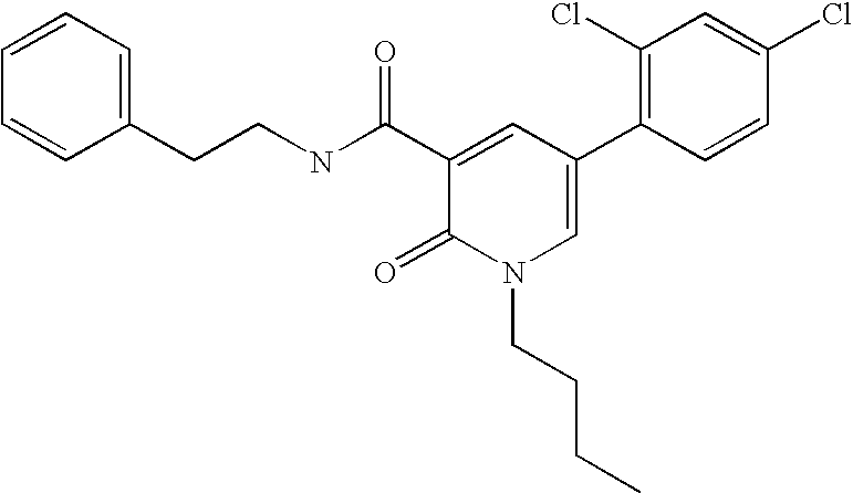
C(CNC(C1=CC(C2=C(Cl)C=C(Cl)C=C2)=CN(CCCC)C1=O)=O)C1=CC=CC=C1
